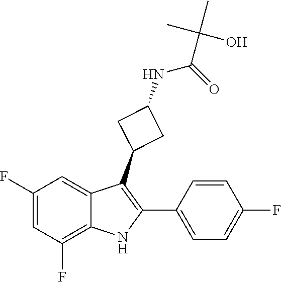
C1(F)=CC(F)=C2C(=C1)C(C1CC(NC(=O)C(C)(C)O)C1)=C(C1=CC=C(F)C=C1)N2
